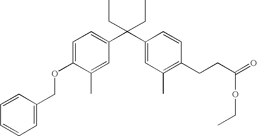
C1=C(C)C(OCC2=CC=CC=C2)=CC=C1C(C1=CC(C)=C(CCC(=O)OCC)C=C1)(CC)CC
